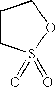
C1CS(=O)(=O)OC1
